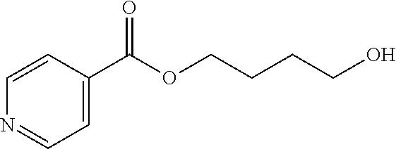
C1=CC(C(OCCCCO)=O)=CC=N1
